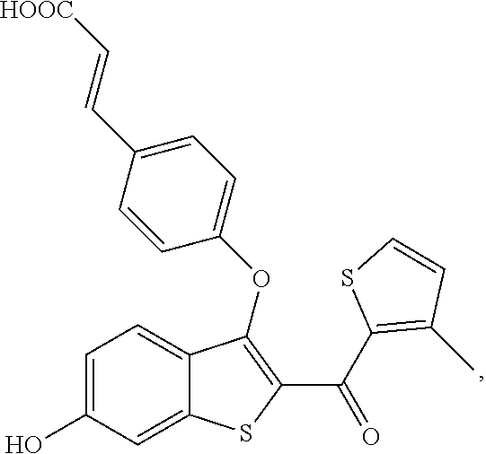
C1=C(O)C=C2C(=C1)C(OC1=CC=C(C=C[HOOC])C=C1)=C(C(=O)C1=C(C)C=CS1)S2
